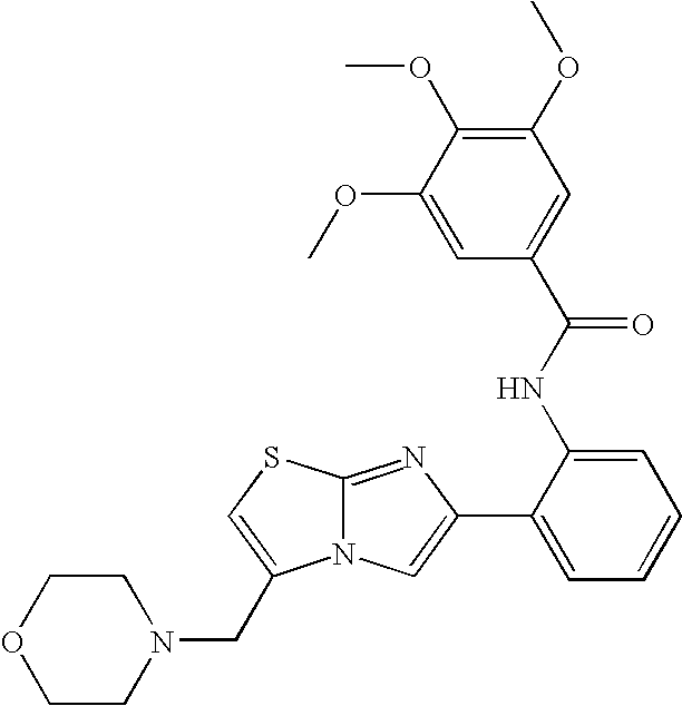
N12C(=NC(C3=CC=CC=C3NC(C3=CC(OC)=C(OC)C(OC)=C3)=O)=C1)SC=C2CN1CCOCC1
